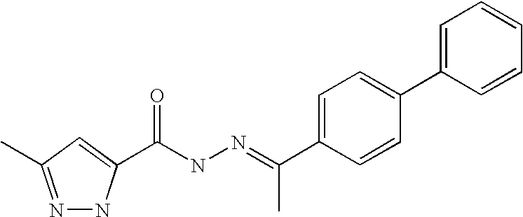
N1=C(C)C=C(C(NN=C(C2=CC=C(C3=CC=CC=C3)C=C2)C)=O)N1
